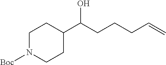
C1N([Boc])CCC(C(CCCC=C)O)C1
